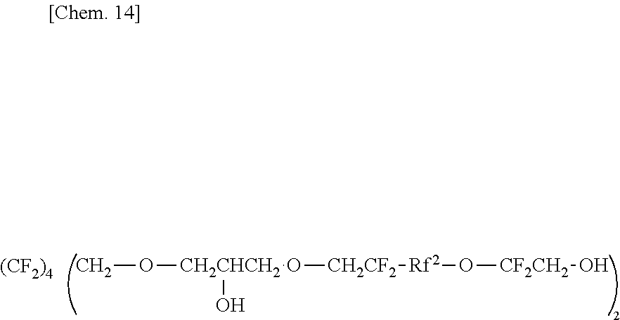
CO[CH2CHCH2](O[CH2CF2][Rf2]O[CF2CH2]O)O.[(CF2)4]
